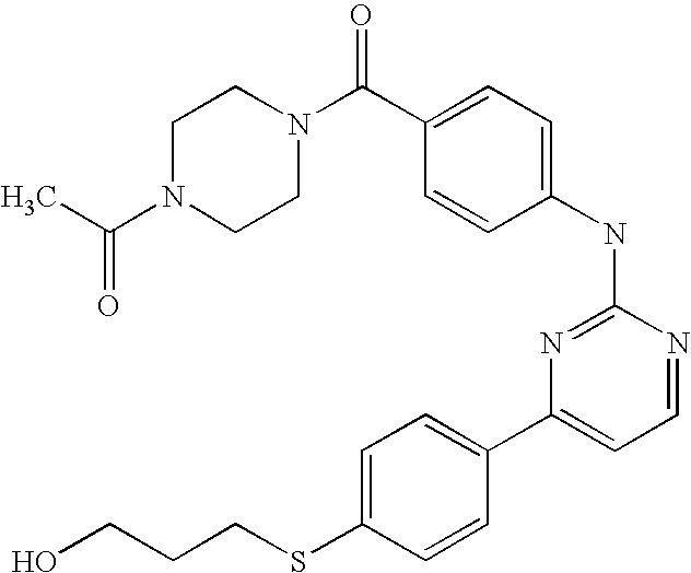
O=C(C1=CC=C(NC2=NC(C3=CC=C(SCCCO)C=C3)=CC=N2)C=C1)N1CCN(C(C)=O)CC1
